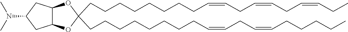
C(CCCCCCCC=CCC=CCCCCC)C1(CCCCCCCCC=CCC=CCC=CCC)OC2C(O1)CC(N(C)C)C2
